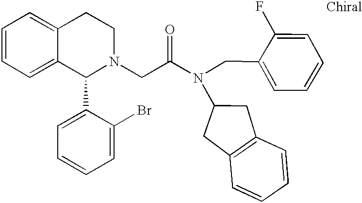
C1=CC=C2C(=C1)CCN(CC(N(CC1=CC=CC=C1F)C1CC3=C(C1)C=CC=C3)=O)C2C1=CC=CC=C1Br
